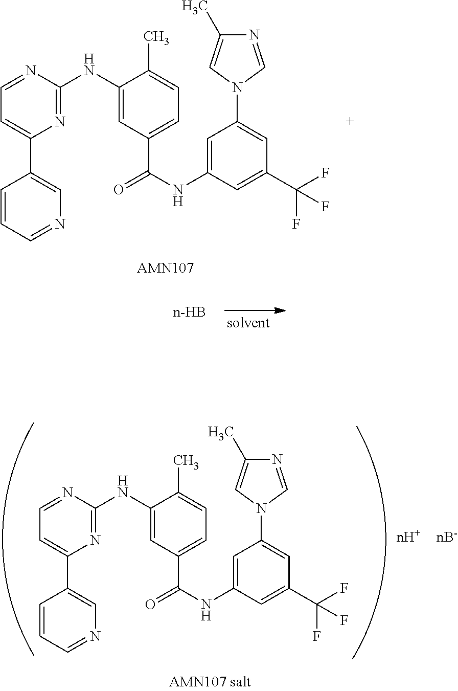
N1=C(NC2=CC(C(=O)NC3=CC(N4C=NC(C)=C4)=CC(C(F)(F)F)=C3)=CC=C2C)N=CC=C1C1=CN=CC=C1.N1=C(NC2=CC(C(=O)NC3=CC(N4C=NC(C)=C4)=CC(C(F)(F)F)=C3)=CC=C2C)N=CC=C1C1=CN=CC=C1
